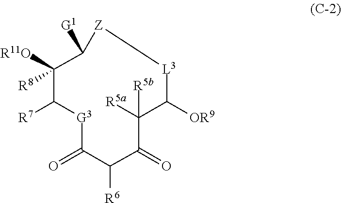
C1([R11O])([R8])C([R7])[G3]C(=O)C([R6])C(=O)C([R5a])([R5b])C([OR9])[L3][Z]C1[G1]
